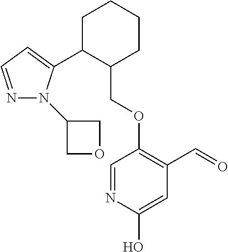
C1C(C2=CC=NN2C2COC2)C(COC2=C(C=O)C=C(O)N=C2)CCC1
